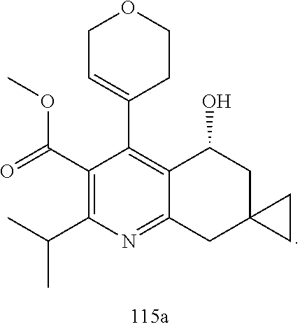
C1(C(=O)OC)=C(C(C)C)N=C2C(=C1C1=CCOCC1)C(O)CC1(C2)CC1
